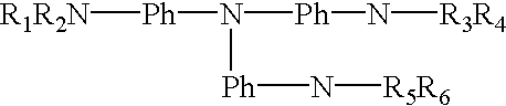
[R1R2N][Ph]N([Ph]N[R3R4])[Ph]N[R5R6]
